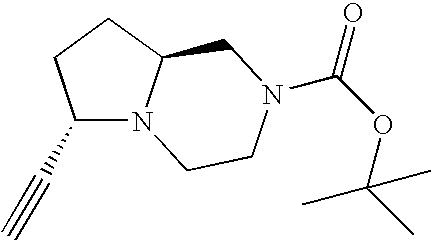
C#CC1N2C(CC1)CN(C(OC(C)(C)C)=O)CC2
